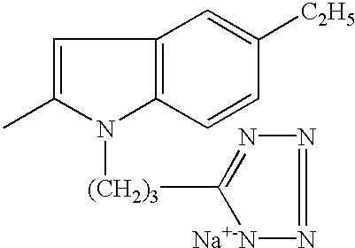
C1=C(C)N([(CH2)3]C2=NN=N[Na+-N]2)C2=C1C=C([C2H5])C=C2
